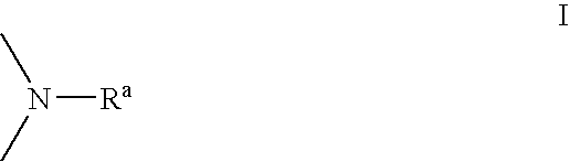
N([Ra])(C)C
